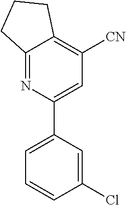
C1=C(C2=CC=CC(Cl)=C2)N=C2C(=C1[CN])CCC2
